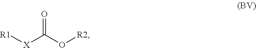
[R1][X]C(O[R2])=O
